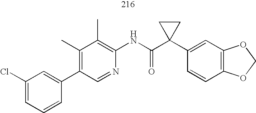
C1(C2=CC(Cl)=CC=C2)=C(C)C(C)=C(NC(C2(C3=CC4=C(C=C3)OCO4)CC2)=O)N=C1
